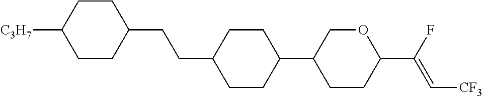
C1CC(CCC2CCC(C3CCC(C(F)=C[CF3])OC3)CC2)CCC1[C3H7]
